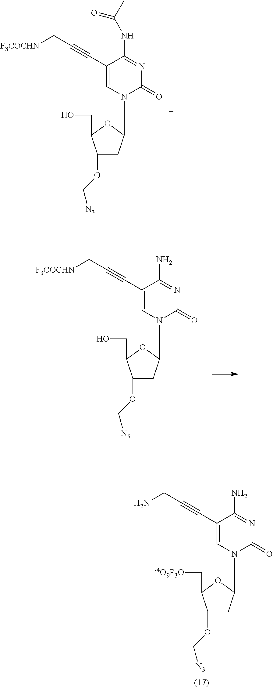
C1(OC[N3])CC(N2C(=O)N=C(N)C(C#CCN)=C2)OC1C[-4O9P3O].C1(OC[N3])CC(N2C(=O)N=C(NC(C)=O)C(C#CC[F3COCHN])=C2)OC1CO.C1(OC[N3])CC(N2C(=O)N=C(N)C(C#CC[F3COCHN])=C2)OC1CO
